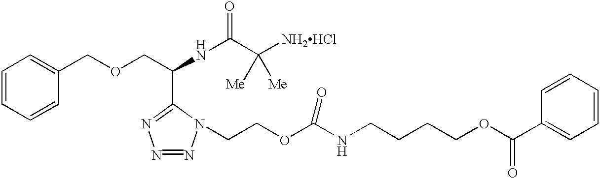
C1=CC=CC(COCC(NC(=O)C([NH2HCl])([Me])[Me])C2=NN=NN2CCOC(NCCCCOC(C2=CC=CC=C2)=O)=O)=C1
